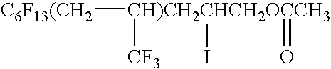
[C6F13(CH2][CH)CH2CHCH2OCCH3]([CF3])(=O)I
